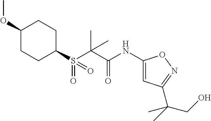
C1(S(C(C(NC2=CC(C(CO)(C)C)=NO2)=O)(C)C)(=O)=O)CCC(OC)CC1
